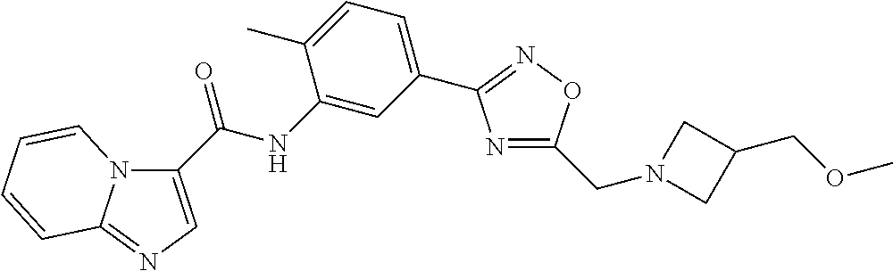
C1(C(NC2=CC(C3=NOC(CN4CC(COC)C4)=N3)=CC=C2C)=O)=CN=C2N1C=CC=C2
